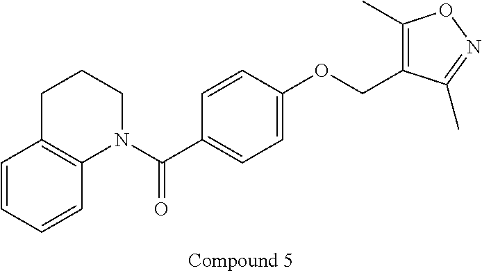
N1(C(C2=CC=C(OCC3=C(C)ON=C3C)C=C2)=O)CCCC2=C1C=CC=C2
